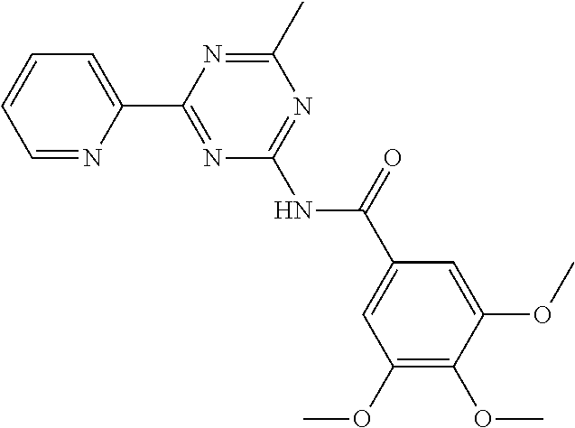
C1=NC(C2=NC(NC(C3=CC(OC)=C(OC)C(OC)=C3)=O)=NC(C)=N2)=CC=C1
